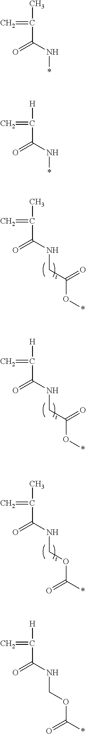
CC(=C)C(NCC(=O)O*)=O.[H]C(=C)C(NCC(=O)O*)=O.CC(=C)C(NCOC(*)=O)=O.[H]C(=C)C(NCOC(*)=O)=O.CC(=C)C(N*)=O.[H]C(=C)C(N*)=O
